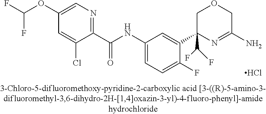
C1(OC(F)F)=CN=C(C(NC2=CC=C(F)C(C3(C(F)F)N=C(N)COC3)=C2)=O)C(Cl)=C1.Cl
